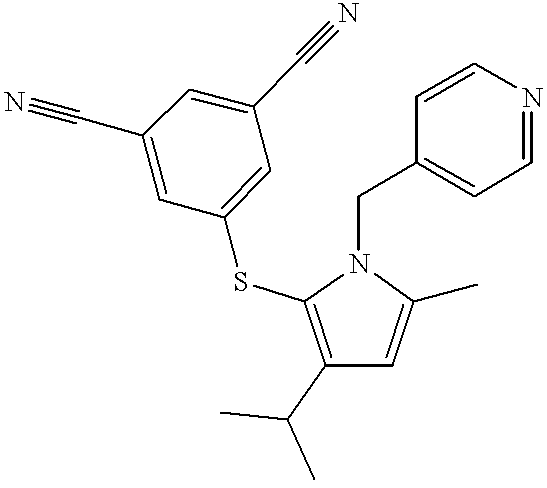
C1(C(C)C)=C(SC2=CC(C#N)=CC(C#N)=C2)N(CC2=CC=NC=C2)C(C)=C1
